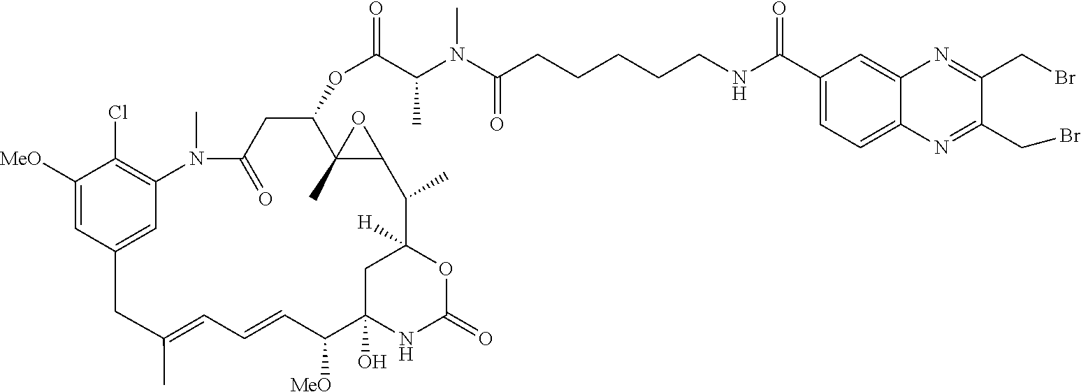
C1([MeO])=CC2=CC(=C1Cl)N(C)C(=O)CC(OC(C(N(C(CCCCCNC(C1=CC=C3C(=C1)N=C(CBr)C(CBr)=N3)=O)=O)C)C)=O)C1(C)C(O1)C(C)C1([H])CC(O)(NC(=O)O1)C([MeO])C=CC=C(C)C2
